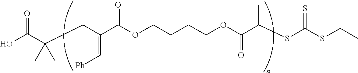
OC(C(CC(C(OCCCCOC(C(SC(SCC)=S)C)=O)=O)=C[Ph])(C)C)=O
